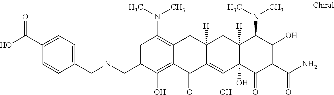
C1=C(CNCC2=CC=C(C(O)=O)C=C2)C(O)=C2C(=C1N(C)C)CC1([H])C(=C(O)C3(O)C([H])(C1)C(N(C)C)C(O)=C(C(N)=O)C3=O)C2=O
